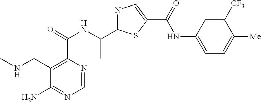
C1=NC(C(=O)NC(C2=NC=C(C(=O)NC3=CC=C([Me])C([CF3])=C3)S2)C)=C(CNC)C(N)=N1
